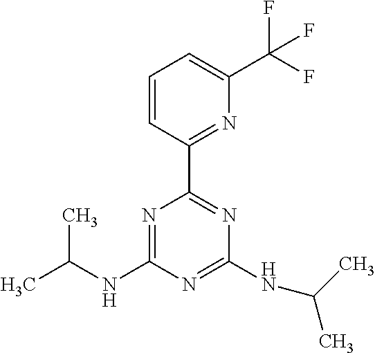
N1=C(NC(C)C)N=C(NC(C)C)N=C1C1=NC(C(F)(F)F)=CC=C1
